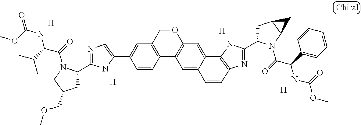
C1=C(C2=CC3=C(C4=C(C=C5C6=C(N=C(C7CC8C(N7C(=O)C(C7=CC=CC=C7)NC(=O)OC)C8)N6)C=CC5=C4)OC3)C=C2)NC(C2CC(COC)CN2C(=O)C(C(C)C)NC(OC)=O)=N1.[H].[H].[H].[H]
